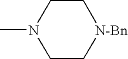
C1CN(C)CC[N-Bn]1
